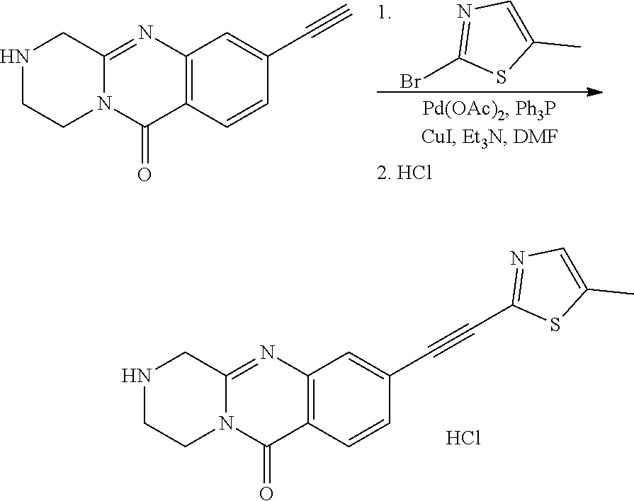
BrC1=NC=C(C)S1.N1CCN2C(=NC3=C(C2=O)C=CC(C#C)=C3)C1.N1CCN2C(=NC3=C(C2=O)C=CC(C#CC2=NC=C(C)S2)=C3)C1.Cl
